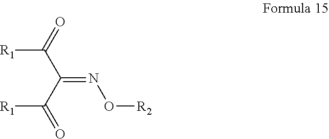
[R1]C(C(=NO[R2])C(=O)[R1])=O
